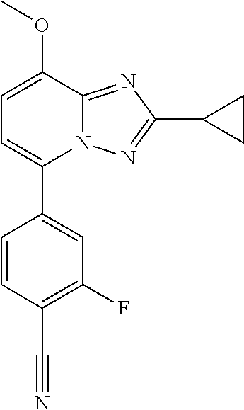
C1=CC(C#N)=C(F)C=C1C1=CC=C(OC)C2=NC(C3CC3)=NN12
